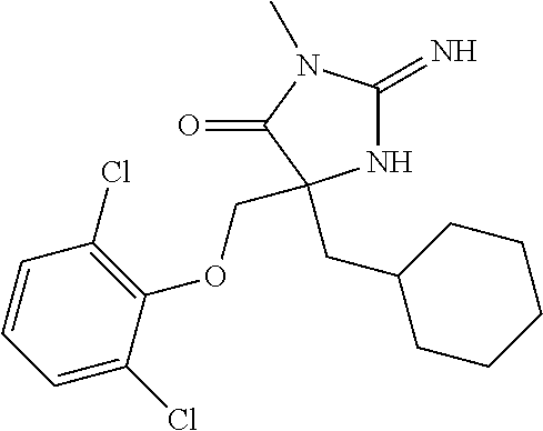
N1C(=N)N(C)C(=O)C1(CC1CCCCC1)COC1=C(Cl)C=CC=C1Cl
